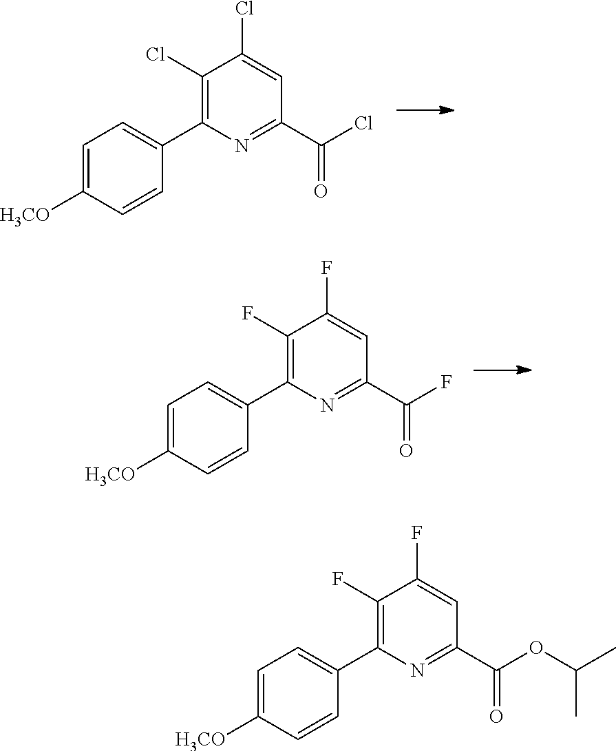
N1=C(C(Cl)=O)C=C(Cl)C(Cl)=C1C1=CC=C([H3CO])C=C1.N1=C(C(F)=O)C=C(F)C(F)=C1C1=CC=C([H3CO])C=C1.N1=C(C(OC(C)C)=O)C=C(F)C(F)=C1C1=CC=C([H3CO])C=C1
